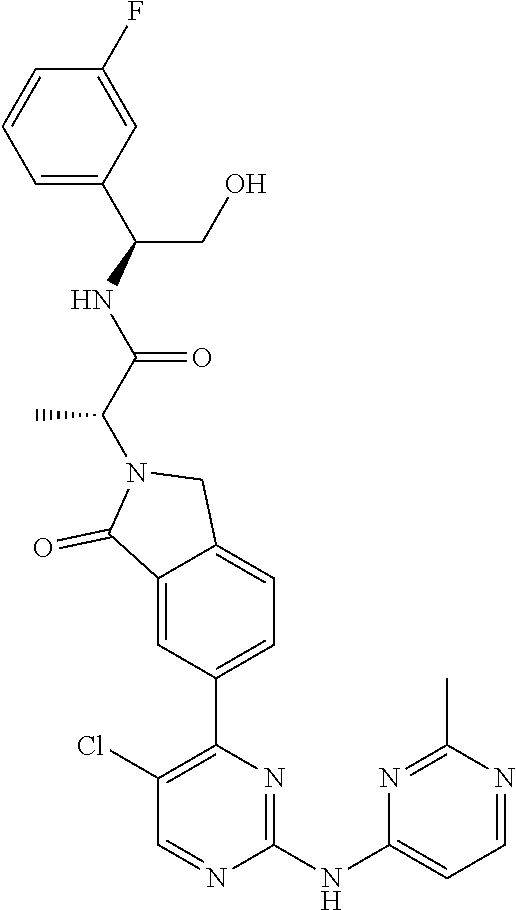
C1(F)=CC(C(NC(C(C)N2C(=O)C3=CC(C4=C(Cl)C=NC(NC5=CC=NC(C)=N5)=N4)=CC=C3C2)=O)CO)=CC=C1
